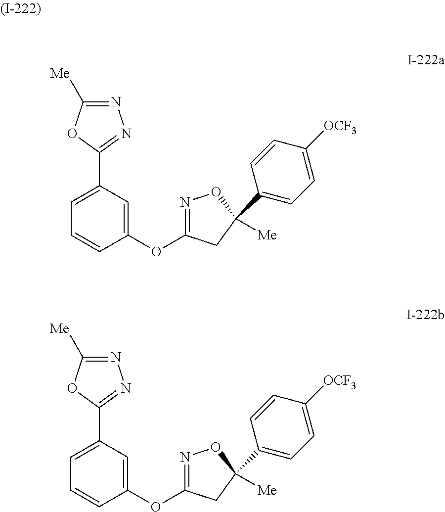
C1=CC(OC2=NOC(C3=CC=C([OCF3])C=C3)([Me])C2)=CC(C2=NN=C([Me])O2)=C1.C1=CC(OC2=NOC(C3=CC=C([OCF3])C=C3)([Me])C2)=CC(C2=NN=C([Me])O2)=C1
